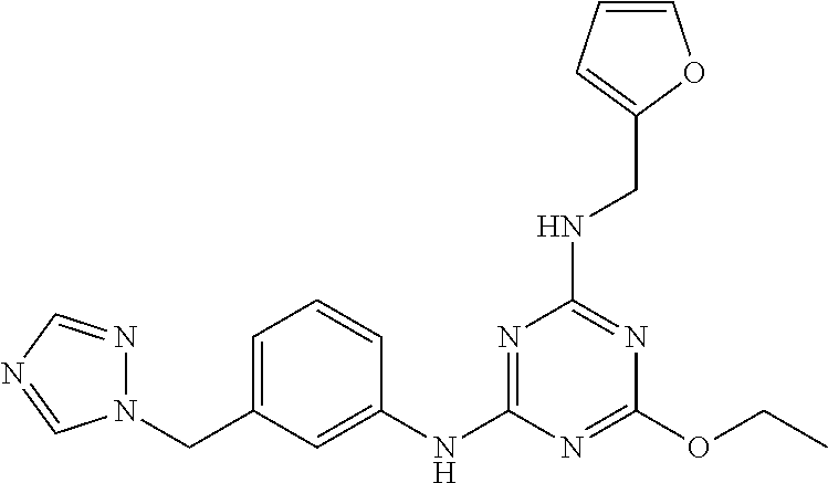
C1(OCC)=NC(NC2=CC(CN3N=CN=C3)=CC=C2)=NC(NCC2=CC=CO2)=N1
